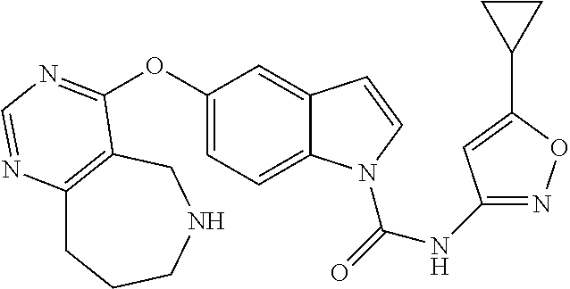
O(C1=CC=C2C(=C1)C=CN2C(=O)NC1=NOC(C2CC2)=C1)C1=NC=NC2=C1CNCCC2
